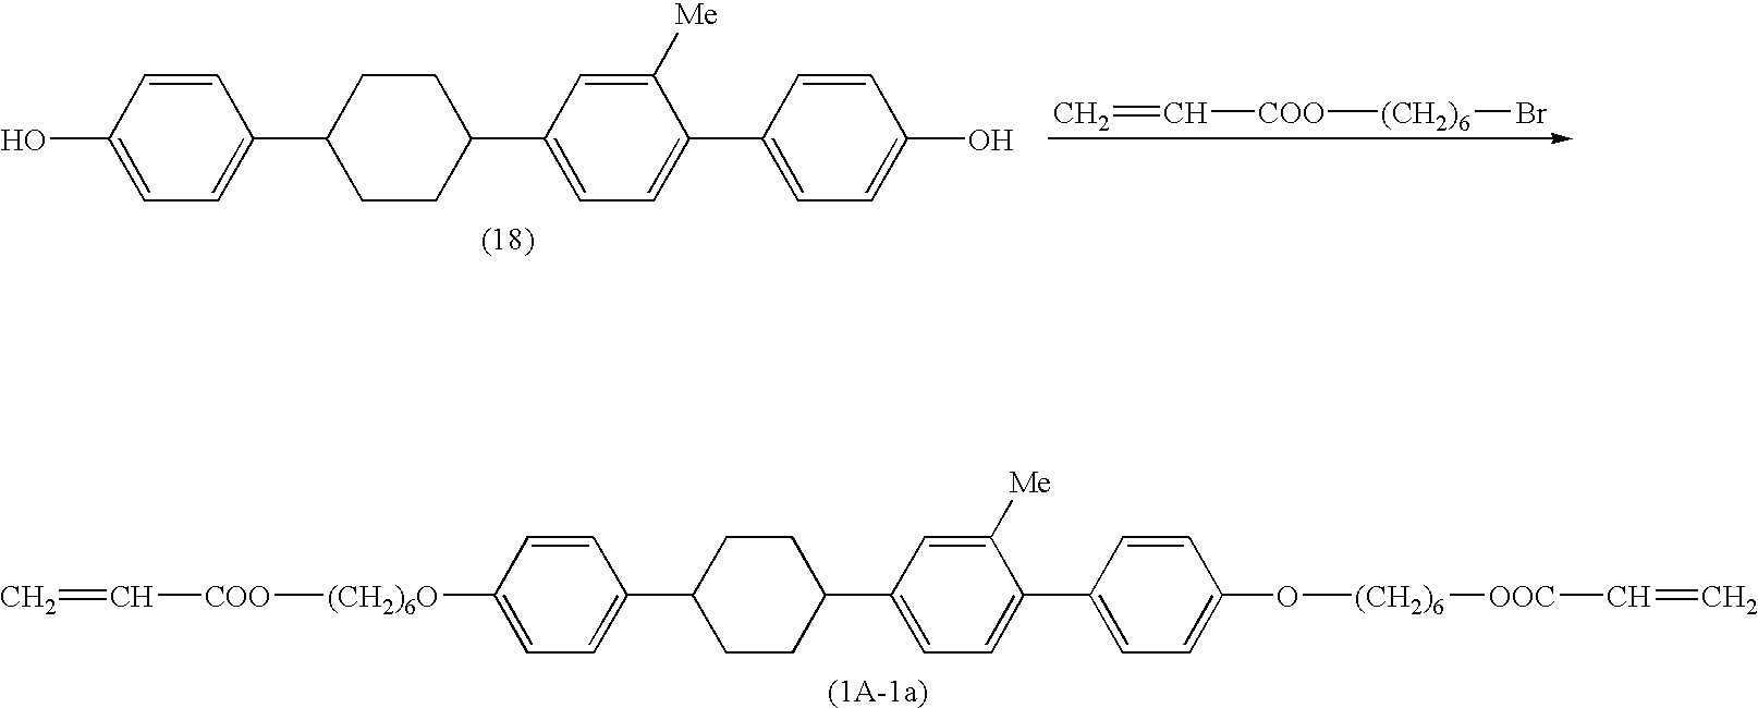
C1=C([(CH2)6O][COO]C=C)C=CC(C2CCC(C3=CC=C(C4=CC=C(O[(CH2)6][OOC]C=C)C=C4)C([Me])=C3)CC2)=C1.C1=C(O)C=CC(C2CCC(C3=CC=C(C4=CC=C(O)C=C4)C([Me])=C3)CC2)=C1.C=C[COO][(CH2)6]Br
